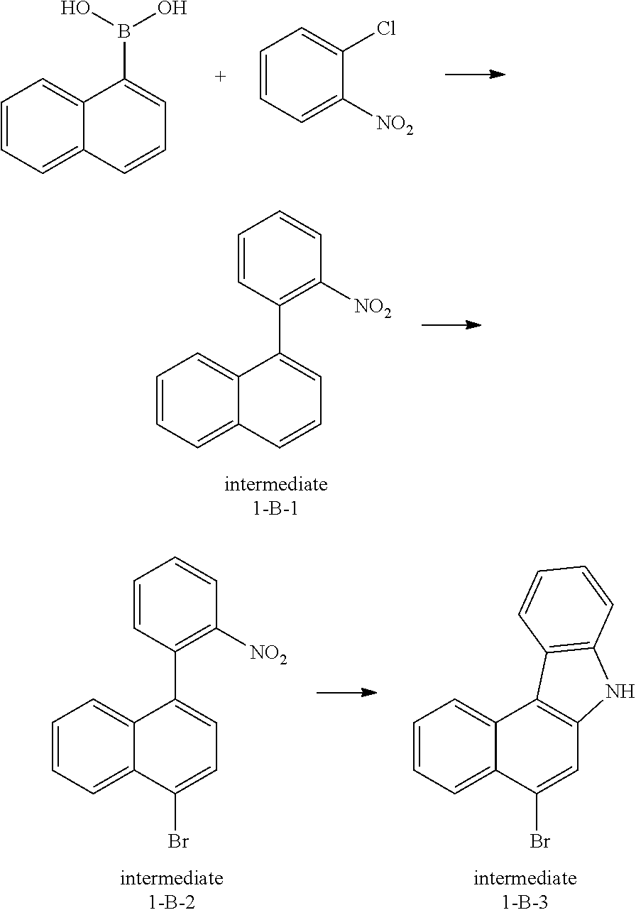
C1=CC=C2C(=C1)C(B(O)O)=CC=C2.C1=CC=C([NO2])C(Cl)=C1.C1=CC=C2C(=C1)C(C1=C([NO2])C=CC=C1)=CC=C2.C1=CC=C2C(=C1)C(C1=C([NO2])C=CC=C1)=CC=C2Br.C1=CC=C2C(=C1)C1=C(C=C2Br)NC2=C1C=CC=C2
